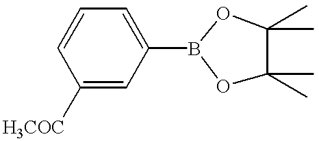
C1([H3COC])=CC(B2OC(C)(C)C(C)(C)O2)=CC=C1
